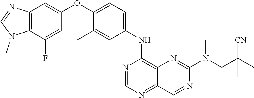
N1=CN=C2C(=C1NC1=CC=C(OC3=CC4=C(N(C)C=N4)C(F)=C3)C(C)=C1)N=C(N(C)CC(C)([CN])C)N=C2
